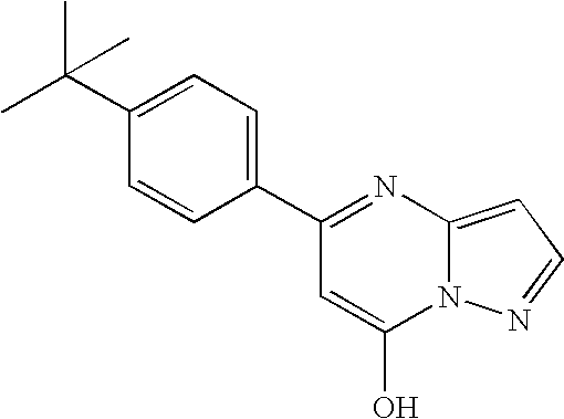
C1(C2=CC=C(C(C)(C)C)C=C2)=NC2=CC=NN2C(O)=C1
